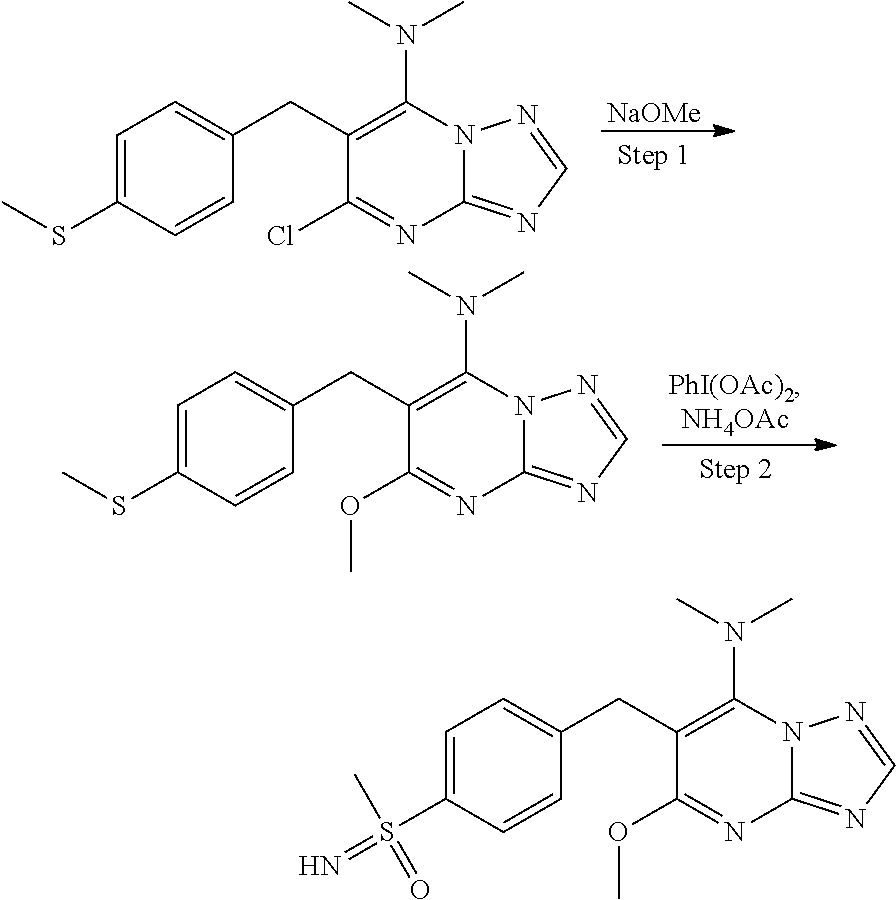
C1=C(S(=N)(C)=O)C=CC(CC2=C(N(C)C)N3C(=NC=N3)N=C2OC)=C1.C1=C(SC)C=CC(CC2=C(N(C)C)N3C(=NC=N3)N=C2Cl)=C1.[NaOMe].C1=C(SC)C=CC(CC2=C(N(C)C)N3C(=NC=N3)N=C2OC)=C1
